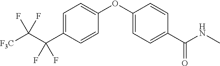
C1=C(C(C([F3C])(F)F)(F)F)C=CC(OC2=CC=C(C(NC)=O)C=C2)=C1
